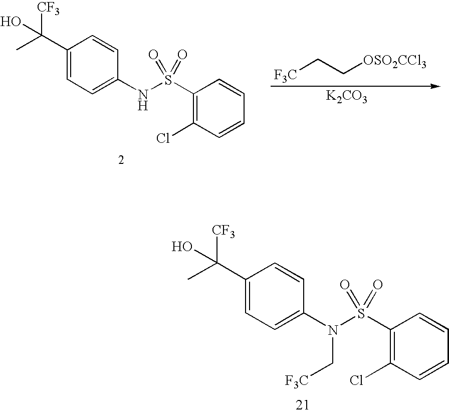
C1(C([CF3])(C)O)=CC=C(N(S(C2=C(Cl)C=CC=C2)(=O)=O)C[F3C])C=C1.C1(C([CF3])(C)O)=CC=C(NS(C2=C(Cl)C=CC=C2)(=O)=O)C=C1.[F3C]CC[OSO2CCl3].[K2CO3]
